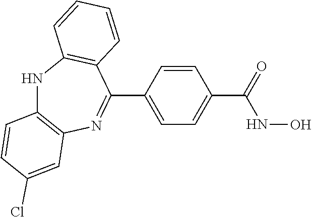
N1C2=C(N=C(C3=CC=C(C(=O)NO)C=C3)C3=C1C=CC=C3)C=C(Cl)C=C2
